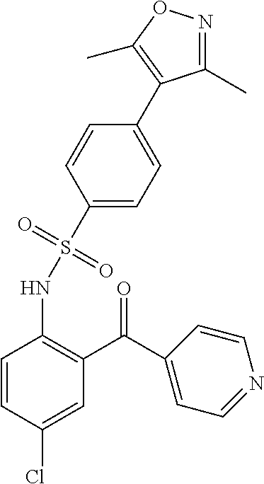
C1(S(NC2=C(C(=O)C3=CC=NC=C3)C=C(Cl)C=C2)(=O)=O)=CC=C(C2=C(C)ON=C2C)C=C1
